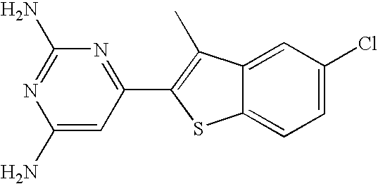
C1(N)=NC(N)=CC(C2=C(C)C3=CC(Cl)=CC=C3S2)=N1
